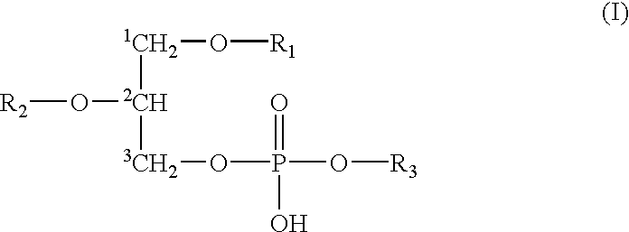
[R2]O[2CH]([1CH2]O[R1])[3CH2]OP(O[R3])(=O)O
